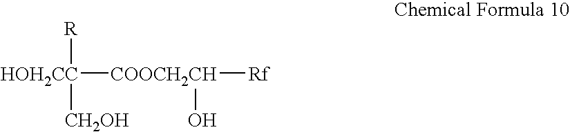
[HOH2CC]([COOCH2CH](O)[Rf])([R])[CH2OH]
